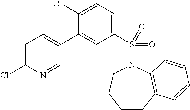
C1=C(Cl)N=CC(C2=CC(S(N3CCCCC4=C3C=CC=C4)(=O)=O)=CC=C2Cl)=C1C
